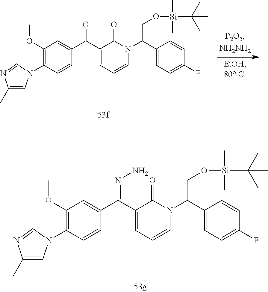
C1(OC)=C(N2C=C(C)N=C2)C=CC(C(C2=CC=CN(C(C3=CC=C(F)C=C3)CO[Si](C(C)(C)C)(C)C)C2=O)=O)=C1.C1(OC)=C(N2C=C(C)N=C2)C=CC(C(C2=CC=CN(C(C3=CC=C(F)C=C3)CO[Si](C(C)(C)C)(C)C)C2=O)=NN)=C1
